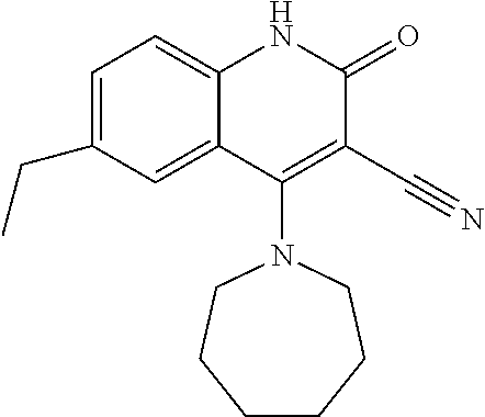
C1=C(CC)C=C2C(=C1)NC(=O)C(C#N)=C2N1CCCCCC1
